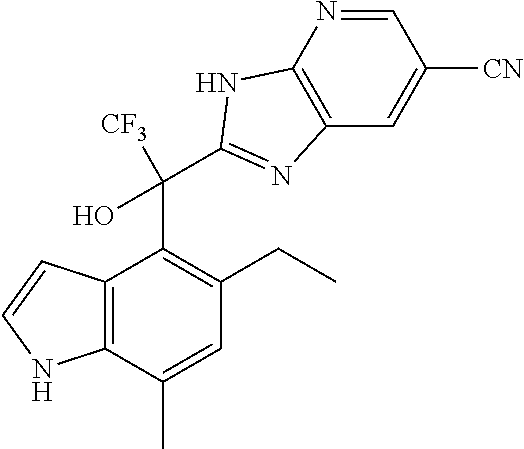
C12=C(C(C)=CC(CC)=C1C(C1=NC3=C(N=CC([CN])=C3)N1)([CF3])O)NC=C2
